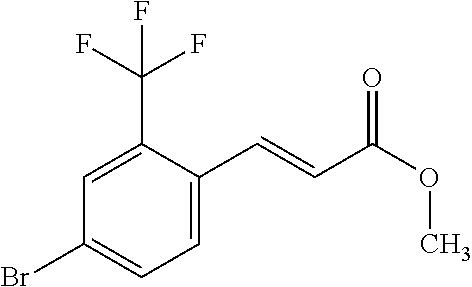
C1(Br)=CC=C(C=CC(OC)=O)C(C(F)(F)F)=C1
